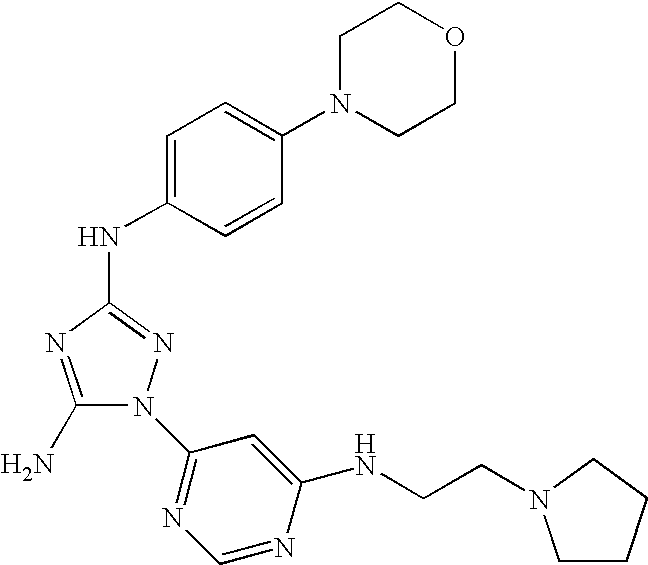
C1(N)=NC(NC2=CC=C(N3CCOCC3)C=C2)=NN1C1=NC=NC(NCCN2CCCC2)=C1
